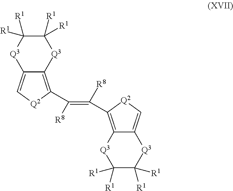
C12=C(C(=C([R8])C3=C4C(=C[Q2]3)[Q3]C([R1])([R1])C([R1])([R1])[Q3]4)[R8])[Q2]C=C1[Q3]C([R1])([R1])C([R1])([R1])[Q3]2
